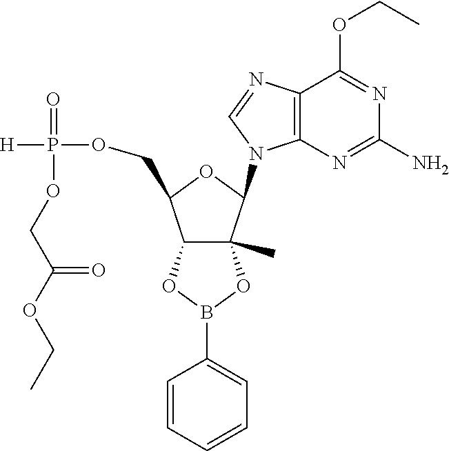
C12=C(N=C(N)N=C1OCC)N(C1C3(C)C(C(COP([H])(=O)OCC(OCC)=O)O1)OB(C1=CC=CC=C1)O3)C=N2
